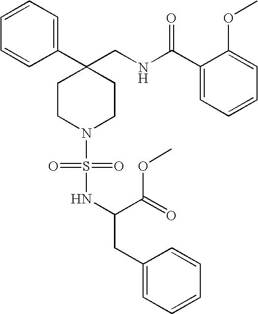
C1(CNC(C2=CC=CC=C2OC)=O)(C2=CC=CC=C2)CCN(S(=O)(=O)NC(C(=O)OC)CC2=CC=CC=C2)CC1
